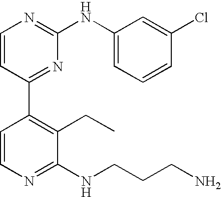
C1=CC(C2=C(CC)C(NCCCN)=NC=C2)=NC(NC2=CC=CC(Cl)=C2)=N1
